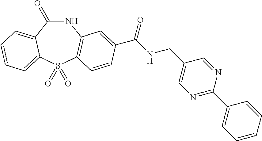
N1C(=O)C2=CC=CC=C2S(=O)(=O)C2=C1C=C(C(NCC1=CN=C(C3=CC=CC=C3)N=C1)=O)C=C2
